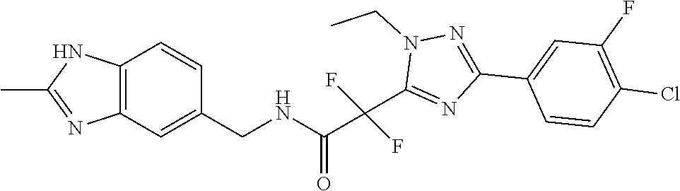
C1(C2=CC(F)=C(Cl)C=C2)=NN(CC)C(C(F)(C(NCC2=CC3=C(NC(C)=N3)C=C2)=O)F)=N1
